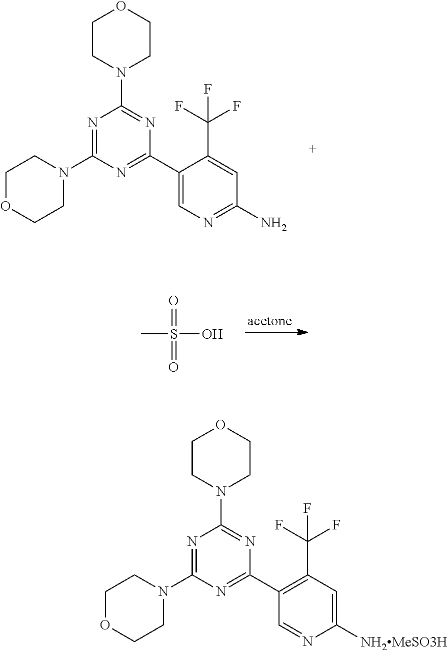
C1OCCN(C2=NC(N3CCOCC3)=NC(C3=CN=C(N)C=C3C(F)(F)F)=N2)C1.CS(O)(=O)=O.C1OCCN(C2=NC(N3CCOCC3)=NC(C3=C(C(F)(F)F)C=C([NH2MeSO3H])N=C3)=N2)C1
